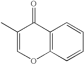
C1(C)=COC2=C(C1=O)C=CC=C2
